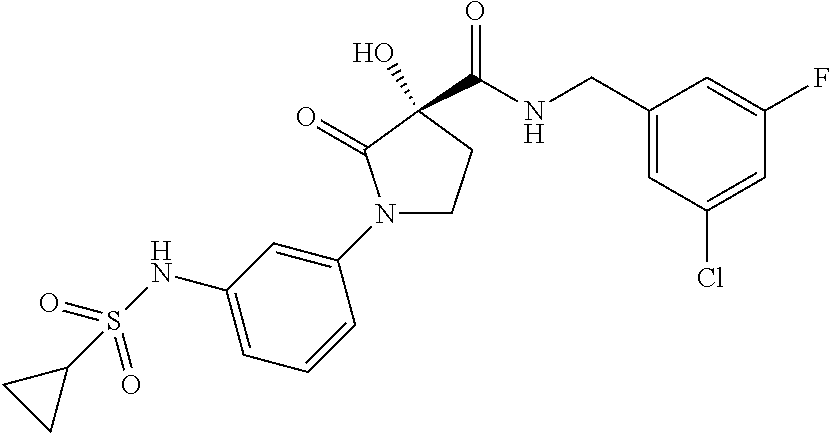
C1(N2CCC(O)(C(=O)NCC3=CC(Cl)=CC(F)=C3)C2=O)=CC(NS(=O)(=O)C2CC2)=CC=C1
